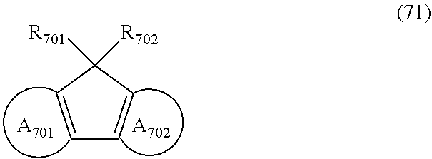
C1=CC([R701])([R702])C=C1.[A701].[A702]
